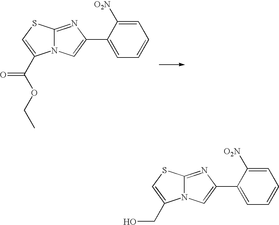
N12C(=NC(C3=CC=CC=C3[O2N])=C1)SC=C2C(=O)OCC.N12C(=NC(C3=CC=CC=C3[O2N])=C1)SC=C2CO
